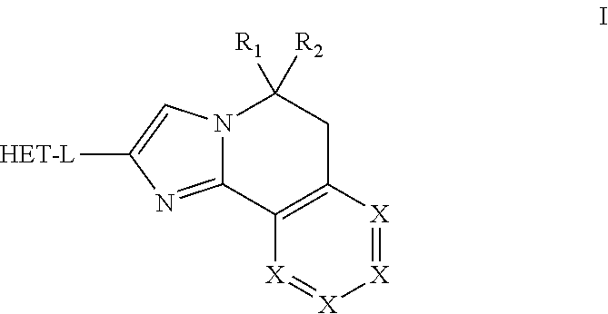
N12C(=NC([HET-L])=C1)C1=C(CC2([R1])[R2])[X]=[X][X]=[X]1
